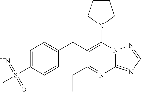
N1(C2=C(CC3=CC=C(S(C)(=N)=O)C=C3)C(CC)=NC3=NC=NN23)CCCC1
